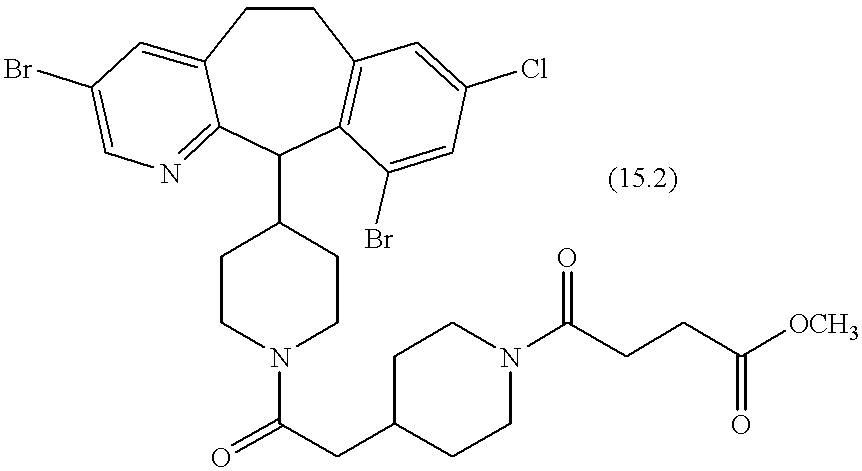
C1CC2=CC(Br)=CN=C2C(C2CCN(C(=O)CC3CCN(C(CCC([OCH3])=O)=O)CC3)CC2)C2=C1C=C(Cl)C=C2Br
